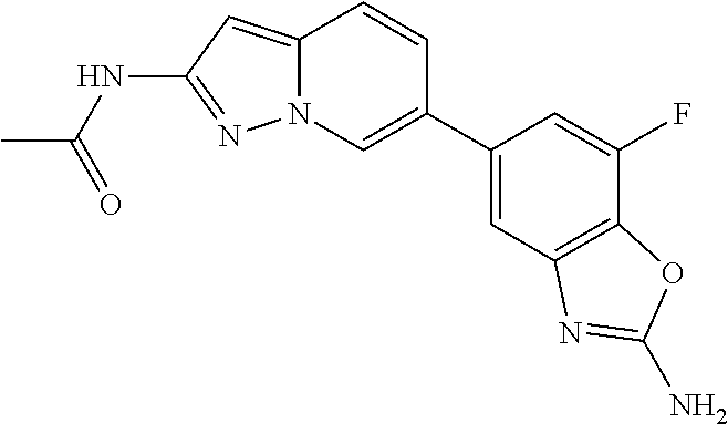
N12C(=CC(NC(C)=O)=N1)C=CC(C1=CC3=C(C(F)=C1)OC(N)=N3)=C2
